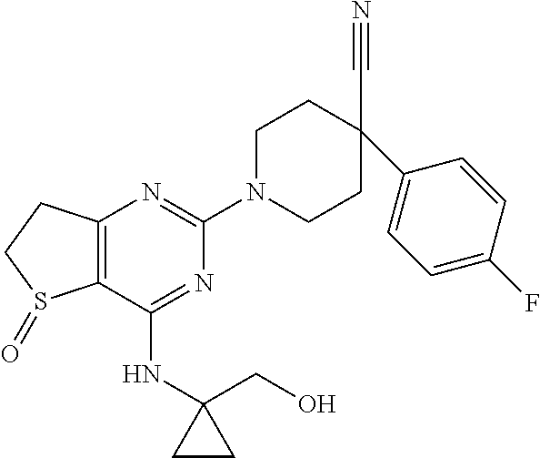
C12=C(C(NC3(CO)CC3)=NC(N3CCC(C4=CC=C(F)C=C4)(C#N)CC3)=N1)S(=O)CC2
